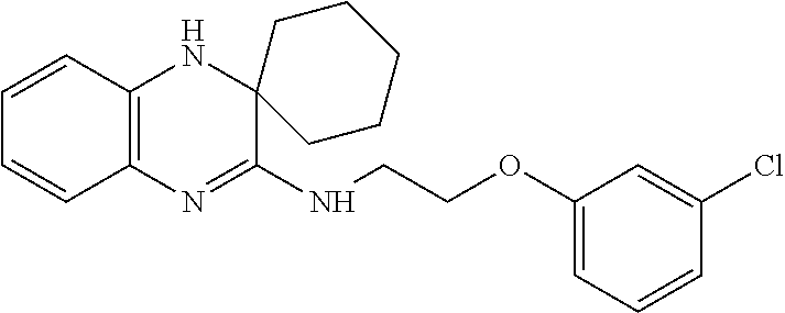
C1=CC2=C(C=C1)N=C(NCCOC1=CC=CC(Cl)=C1)C1(N2)CCCCC1
